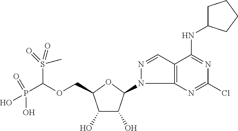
C(OCC1C(O)C(O)C(N2C3=C(C=N2)C(NC2CCCC2)=NC(Cl)=N3)O1)(P(=O)(O)O)S(=O)(C)=O
